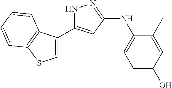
N1C(C2=CSC3=C2C=CC=C3)=CC(NC2=CC=C(O)C=C2C)=N1
